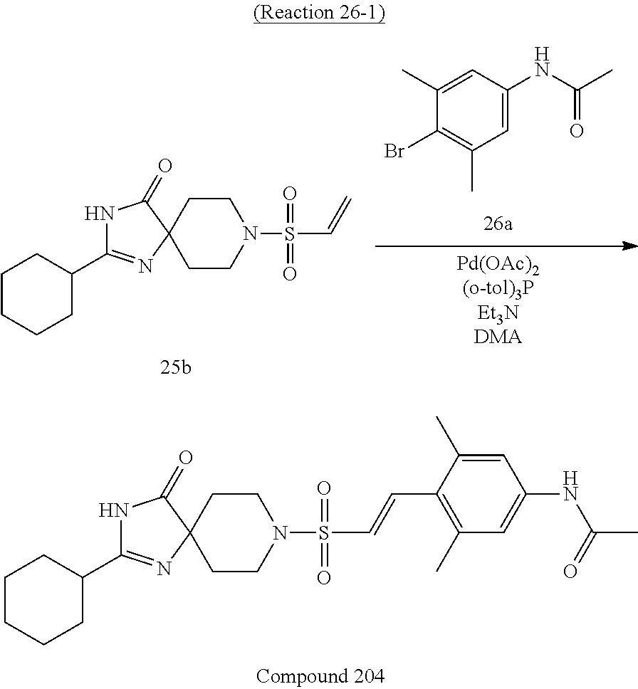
C1(Br)=C(C)C=C(NC(C)=O)C=C1C.[Pd(OAc)2(o-tol)3PEt3NDMA].N1C(C2CCCCC2)=NC2(C1=O)CCN(S(C=C)(=O)=O)CC2.N1C(C2CCCCC2)=NC2(C1=O)CCN(S(C=CC1=C(C)C=C(NC(=O)C)C=C1C)(=O)=O)CC2
